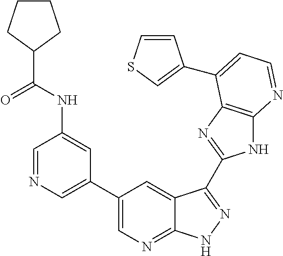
C1=NC=C(C2=CN=C3C(=C2)C(C2=NC4=C(N2)N=CC=C4C2=CSC=C2)=NN3)C=C1NC(C1CCCC1)=O
